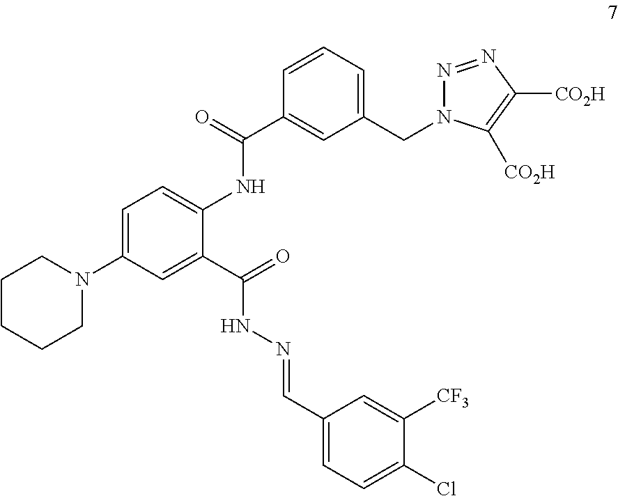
C1=C(N2CCCCC2)C=C(C(=O)NN=CC2=CC=C(Cl)C([CF3])=C2)C(NC(C2=CC(CN3N=NC([CO2H])=C3[CO2H])=CC=C2)=O)=C1
